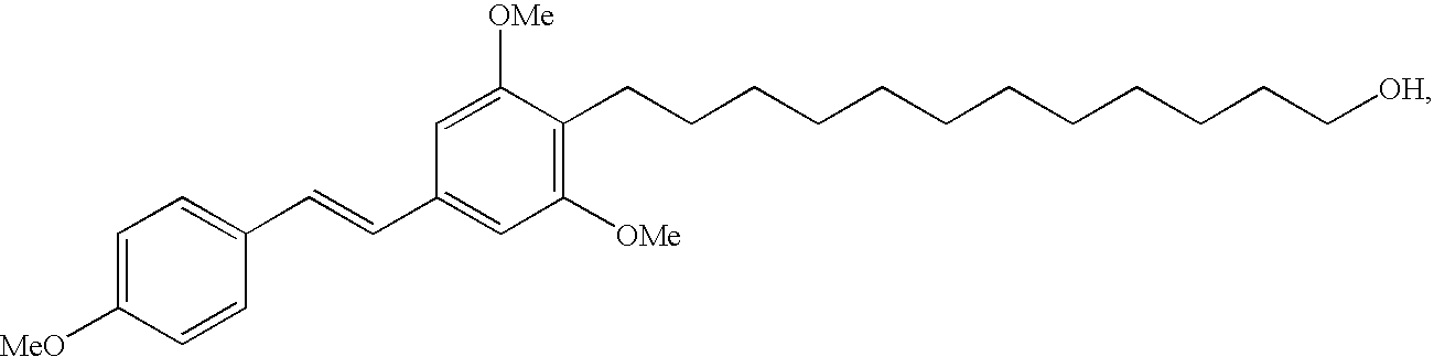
C1=C([MeO])C=CC(C=CC2=CC([OMe])=C(CCCCCCCCCCCC[OH])C([OMe])=C2)=C1
